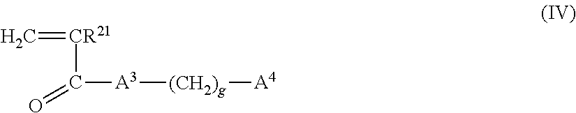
[A3]([(CH2)g][A4])C([CR21]=C)=O
